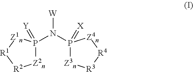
P1(N(P2(=[X])[Z3n][R3][R4][Z4n]2)[W])(=[Y])[Z2n][R2][R1][Z1n]1
